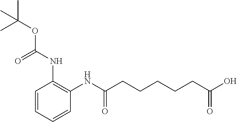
C1=CC=CC(NC(CCCCCC(O)=O)=O)=C1NC(OC(C)(C)C)=O
